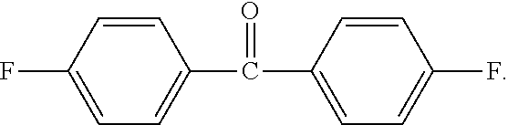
FC1=CC=C(C(C2=CC=C(F)C=C2)=O)C=C1
